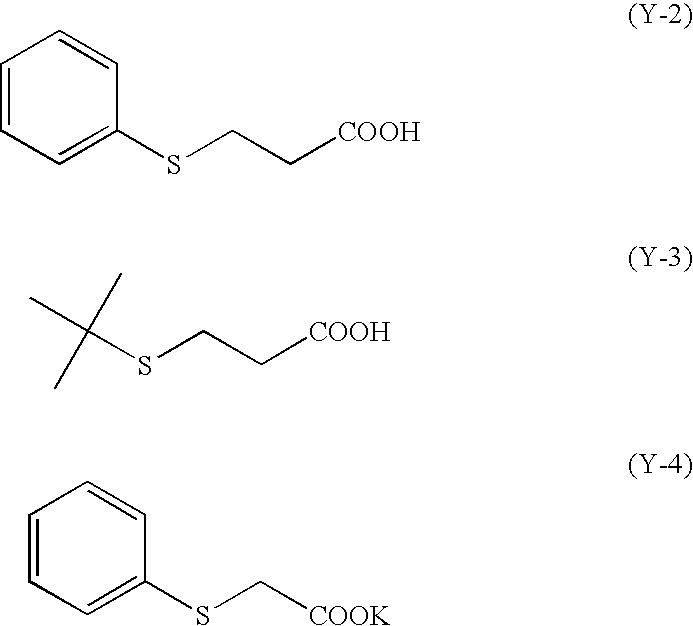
C1=CC=C(SCC[COOH])C=C1.C(SCC[COOH])(C)(C)C.C1=CC=C(SC[COOK])C=C1
